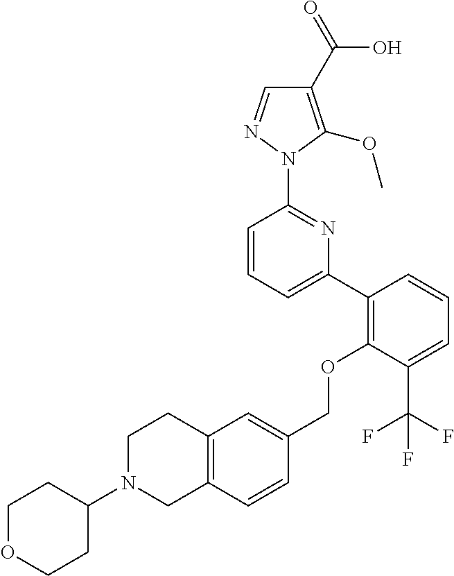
C1(C2=C(OCC3=CC4=C(C=C3)CN(C3CCOCC3)CC4)C(C(F)(F)F)=CC=C2)=CC=CC(N2N=CC(C(=O)O)=C2OC)=N1
